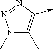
C<-C1=C(C)N(C)N=N1
